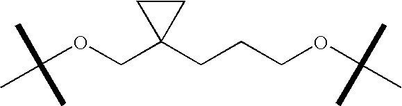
C(OCC1(CCCOC(C)(C)C)CC1)(C)(C)C
